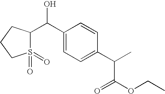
C1(C(C2S(=O)(=O)CCC2)O)=CC=C(C(C(OCC)=O)C)C=C1
